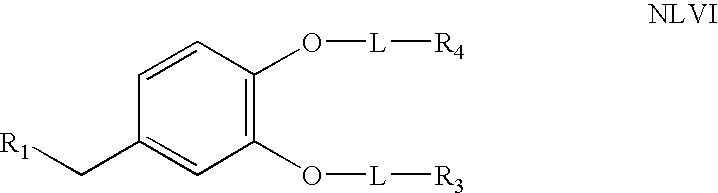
C1=CC(O[L][R4])=C(O[L][R3])C=C1C[R1]
